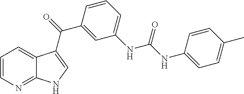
C1=CN=C2C(=C1)C(C(C1=CC(NC(=O)NC3=CC=C(C)C=C3)=CC=C1)=O)=CN2
